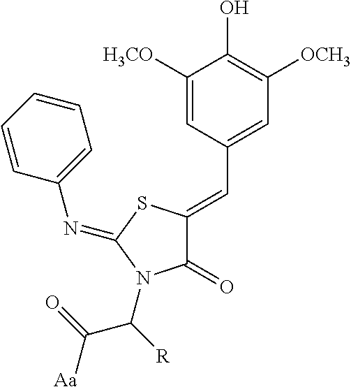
C1([H3CO])=CC(C=C2C(=O)N(C([R])C([Aa])=O)C(=NC3=CC=CC=C3)S2)=CC([OCH3])=C1O
